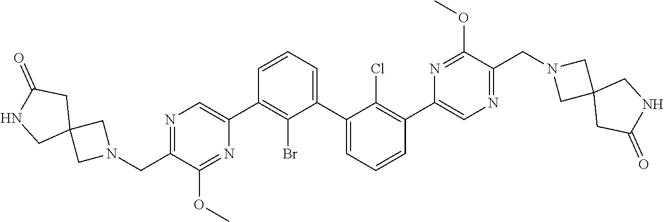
N1=C(CN2CC3(C2)CC(=O)NC3)C(OC)=NC(C2=C(Br)C(C3=CC=CC(C4=CN=C(CN5CC6(C5)CC(=O)NC6)C(OC)=N4)=C3Cl)=CC=C2)=C1
